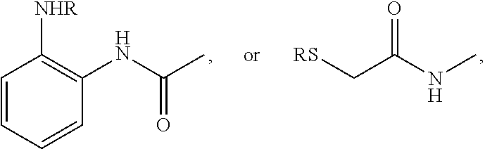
C1=CC=CC(NC(C)=O)=C1[NHR].C([RS])C(NC)=O
